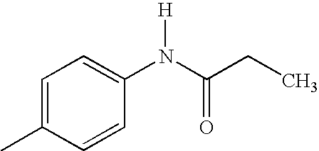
C1=C(C)C=CC(N(C(CC)=O)[H])=C1
